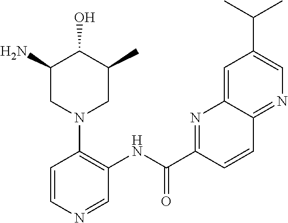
C(C1=CN=C2C(=C1)N=C(C(NC1=C(N3CC(C)C(O)C(N)C3)C=CN=C1)=O)C=C2)(C)C
